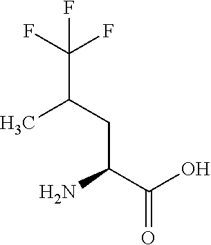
FC(F)(C(CC(C(O)=O)N)C)F
